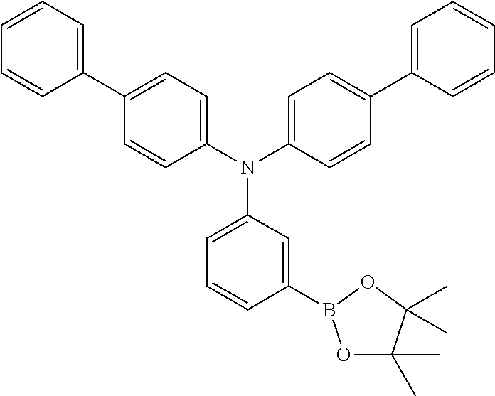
C1=CC=C(N(C2=CC=C(C3=CC=CC=C3)C=C2)C2=CC=C(C3=CC=CC=C3)C=C2)C=C1B1OC(C)(C)C(C)(C)O1
